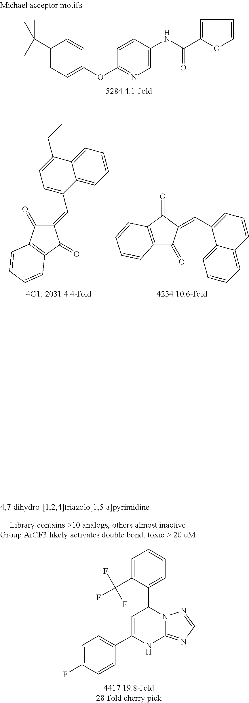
C1(C(C)(C)C)=CC=C(OC2=NC=C(NC(=O)C3=CC=CO3)C=C2)C=C1.C1=C(C(F)(F)F)C(C2C=C(C3=CC=C(F)C=C3)NC3=NC=NN23)=CC=C1.C1=C(CC)C2=CC=CC=C2C(C=C2C(=O)C3=C(C2=O)C=CC=C3)=C1.C12=C(C(=O)C(=CC3=CC=CC4=CC=CC=C43)C1=O)C=CC=C2
